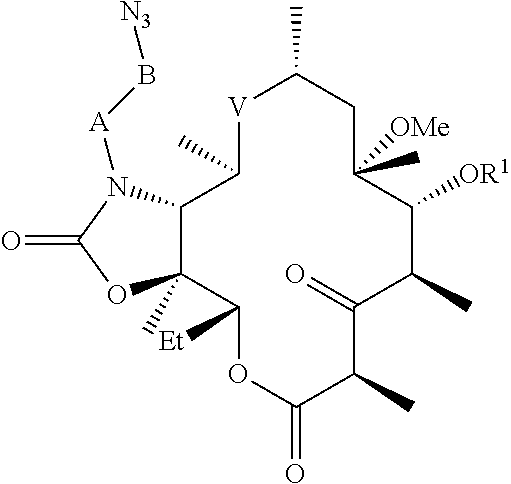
[V]1C(C)CC(C)([OMe])C([OR1])C(C)C(=O)C(C)C(=O)OC([Et])C2(C)C(C1C)N([A]B[N3])C(=O)O2
